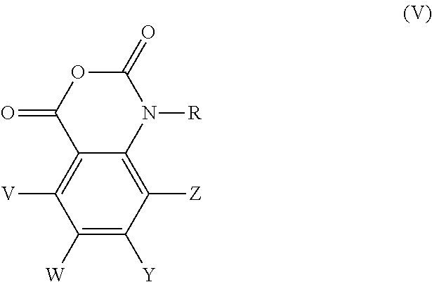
C1([W])=C([Y])C([Z])=C2C(=C1[V])C(=O)OC(=O)N2[R]
